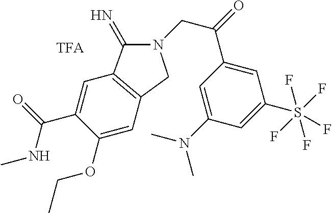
C1=C(C(=O)CN2C(=N)C3=C(C2)C=C(OCC)C(C(=O)NC)=C3)C=C(N(C)C)C=C1S(F)(F)(F)(F)F
